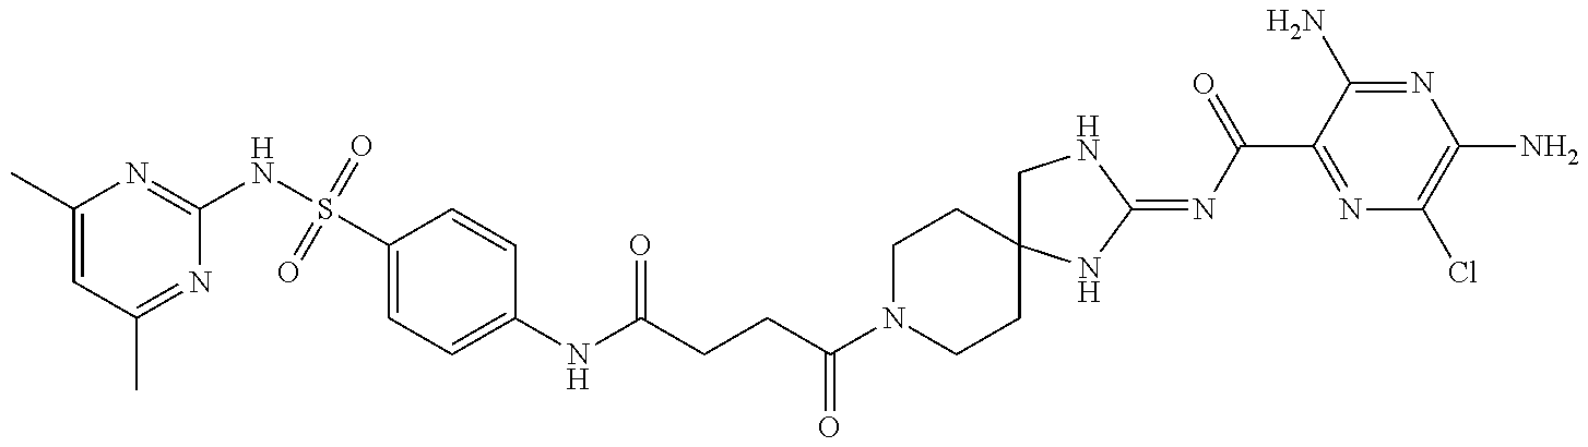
C1(C)=CC(C)=NC(NS(C2=CC=C(NC(=O)CCC(=O)N3CCC4(CC3)CNC(=NC(C3=NC(Cl)=C(N)N=C3N)=O)N4)C=C2)(=O)=O)=N1
